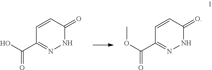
C1=CC(=O)NN=C1C(O)=O.C1=CC(=O)NN=C1C(OC)=O
